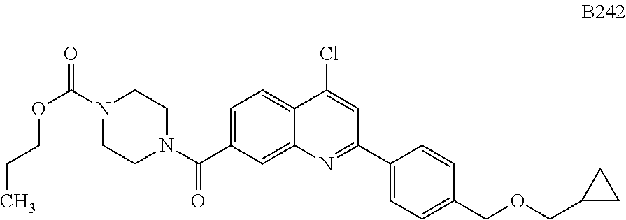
C1=C(C(N2CCN(C(=O)OCCC)CC2)=O)C=C2C(=C1)C(Cl)=CC(C1=CC=C(COCC3CC3)C=C1)=N2
